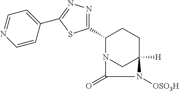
C1(C2=NN=C(C3=CC=NC=C3)S2)N2CC([H])(CC1)N([OSO3H])C2=O
